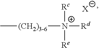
[Rc][N+]([Re])([Rd])[(CH2)3-6]C.[X]
